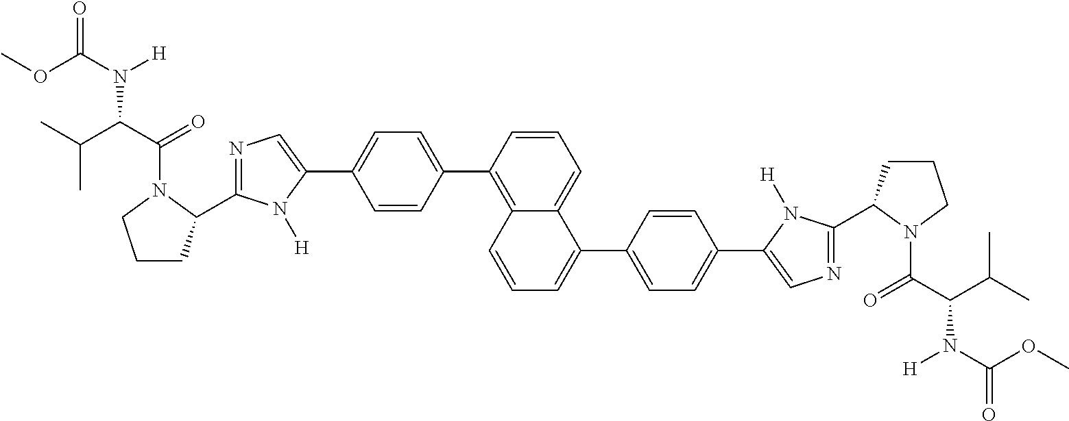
N1=C(C2CCCN2C(C(C(C)C)N(C(OC)=O)[H])=O)N([H])C(C2=CC=C(C3=C4C(=CC=C3)C(C3=CC=C(C5=CN=C(C6CCCN6C(C(C(C)C)N(C(=O)OC)[H])=O)N5[H])C=C3)=CC=C4)C=C2)=C1
